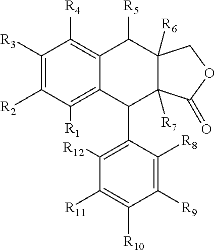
C1([R3])=C([R2])C([R1])=C2C(=C1[R4])C([R5])C1([R6])C([R7])(C2C2=C([R12])C([R11])=C([R10])C([R9])=C2[R8])C(=O)OC1
